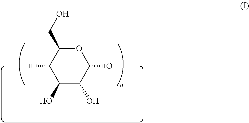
O1C(CO)C(C)C(O)C(O)C1O
